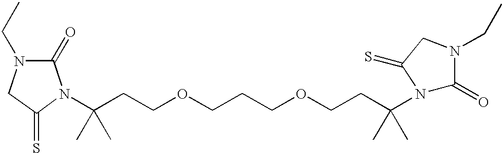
C(CCOCCCOCCC(C)(C)N1C(=O)N(CC)CC1=S)(C)(C)N1C(=O)N(CC)CC1=S
